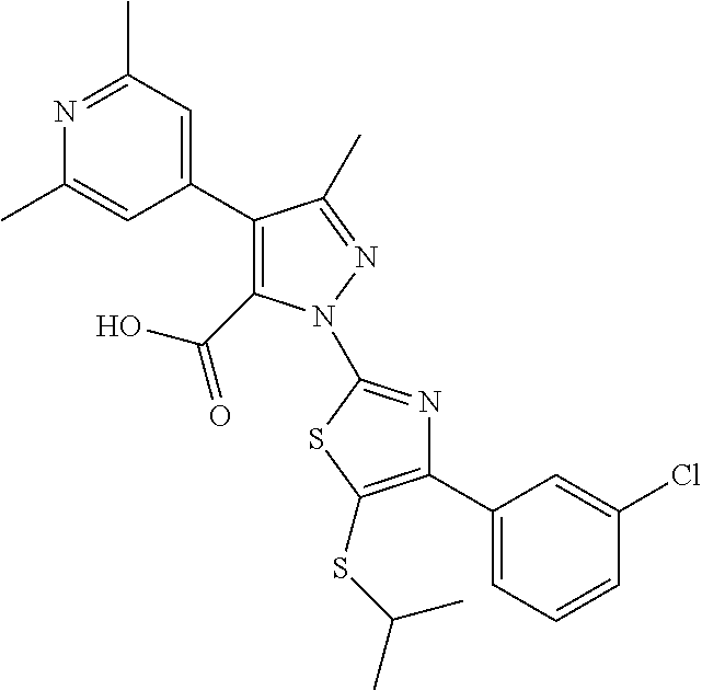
C1(C2=CC(C)=NC(C)=C2)=C(C(=O)O)N(C2=NC(C3=CC=CC(Cl)=C3)=C(SC(C)C)S2)N=C1C
